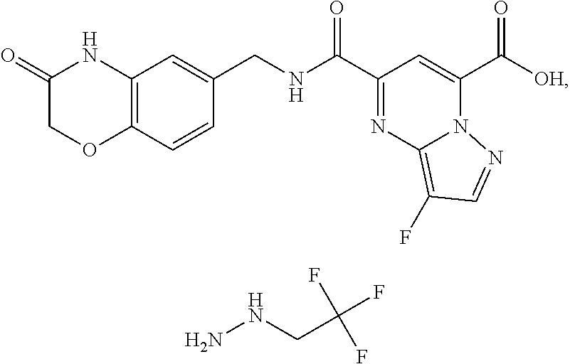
C1=CC2=C(C=C1CNC(C1=NC3=C(F)C=NN3C(C([OH])=O)=C1)=O)NC(=O)CO2.NNCC(F)(F)F
